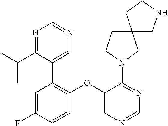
C1=CC(OC2=CN=CN=C2N2CC3(CC2)CNCC3)=C(C2=CN=CN=C2C(C)C)C=C1F
